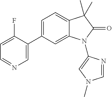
C12=CC(C3=CN=CC=C3F)=CC=C1C(C)(C)C(=O)N2C1=CN(C)C=N1
